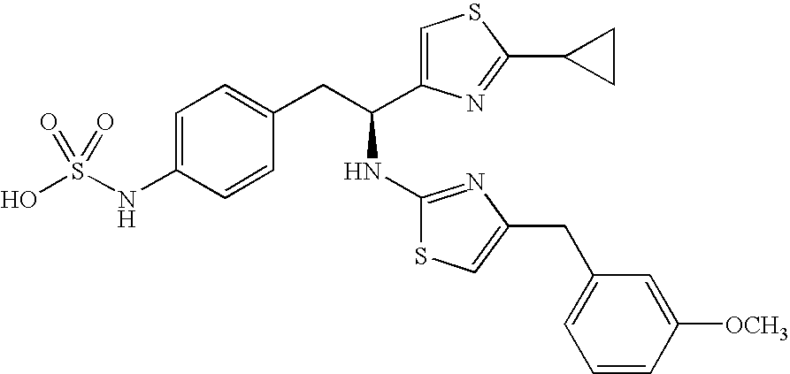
OS(NC1=CC=C(CC(NC2=NC(CC3=CC=CC([OCH3])=C3)=CS2)C2=CSC(C3CC3)=N2)C=C1)(=O)=O
